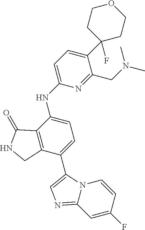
C12=C(C(NC3=CC=C(C4(F)CCOCC4)C(CN(C)C)=N3)=CC=C1C1=CN=C3C=C(F)C=CN31)C(=O)NC2
